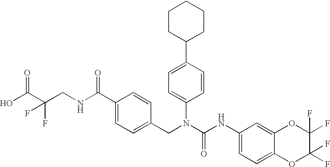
OC(C(CNC(C1=CC=C(CN(C(NC2=CC=C3C(=C2)OC(F)(F)C(F)(F)O3)=O)C2=CC=C(C3CCCCC3)C=C2)C=C1)=O)(F)F)=O
